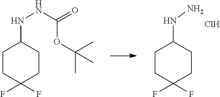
C1CC(F)(F)CCC1NNC(=O)OC(C)(C)C.C1CC(F)(F)CCC1NN.Cl
